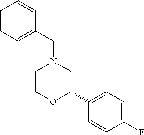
C1=CC=C(CN2CCOC(C3=CC=C(F)C=C3)C2)C=C1
